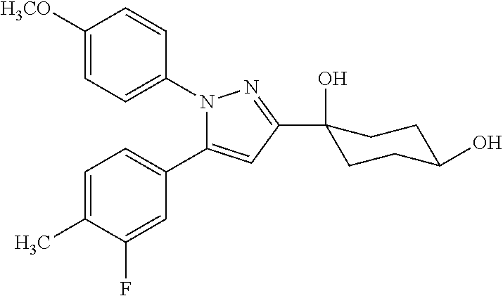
C1([H3CO])=CC=C(N2C(C3=CC=C(C)C(F)=C3)=CC(C3(O)CCC(O)CC3)=N2)C=C1
